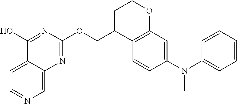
C1=C2C(=CN=C1)N=C(OCC1C3=C(OCC1)C=C(N(C1=CC=CC=C1)C)C=C3)N=C2O
